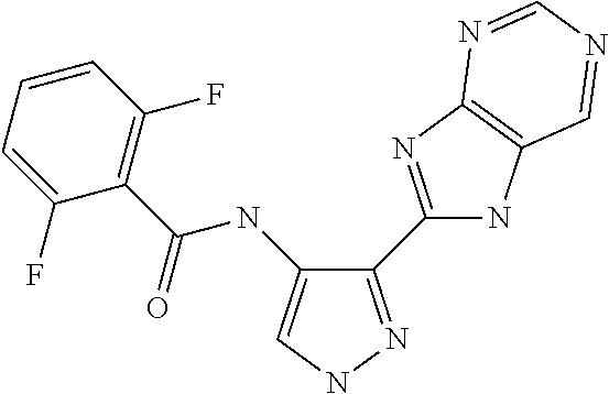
C1(C2=NC3=C(N2)C=NC=N3)=NNC=C1NC(C1=C(F)C=CC=C1F)=O
